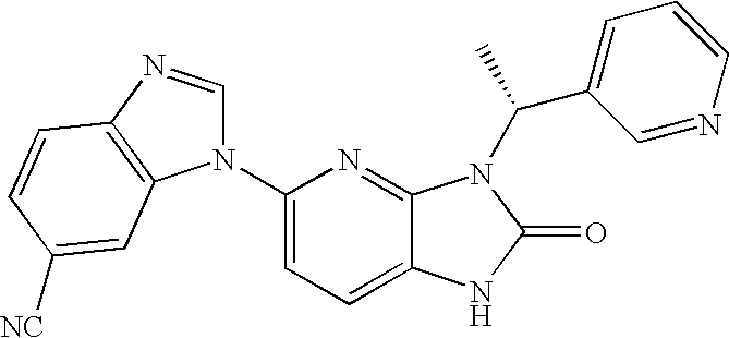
C12=CC=C(N3C=NC4=C3C=C([NC])C=C4)N=C1N(C(C1=CC=CN=C1)C)C(=O)N2
